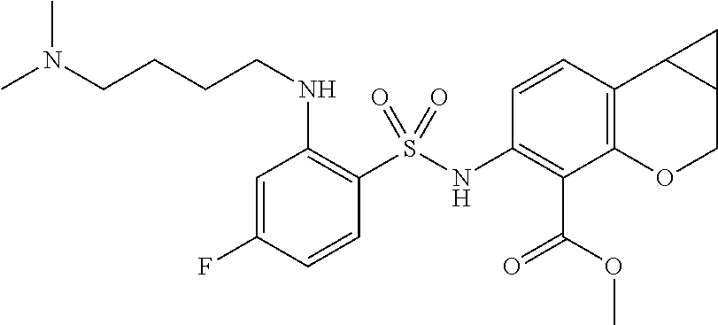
C1(NS(C2=C(NCCCCN(C)C)C=C(F)C=C2)(=O)=O)=C(C(OC)=O)C2=C(C3C(CO2)C3)C=C1
